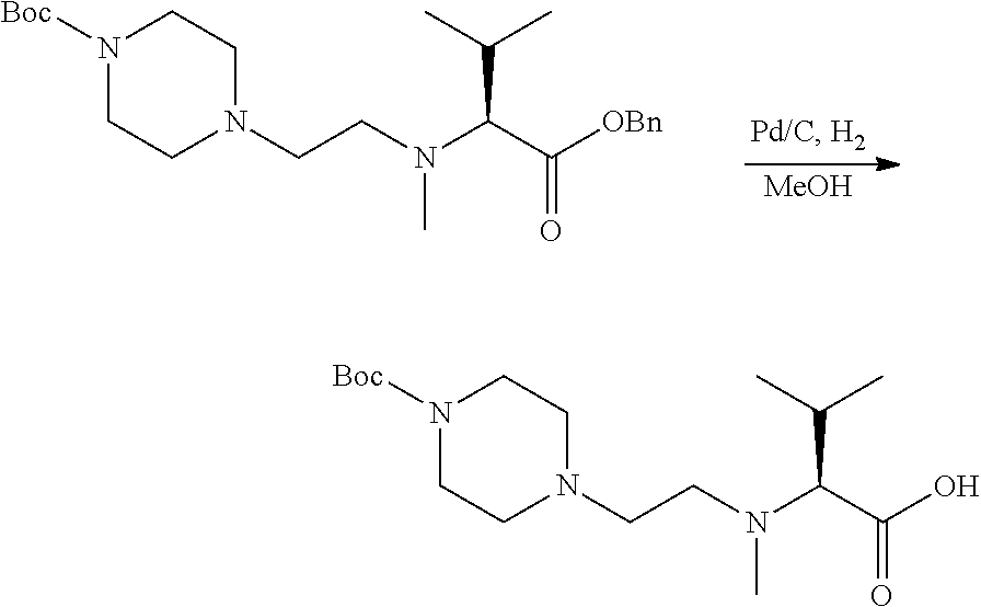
[MeOH].N1([Boc])CCN(CCN(C(C([OBn])=O)C(C)C)C)CC1.N1([Boc])CCN(CCN(C(C(O)=O)C(C)C)C)CC1
